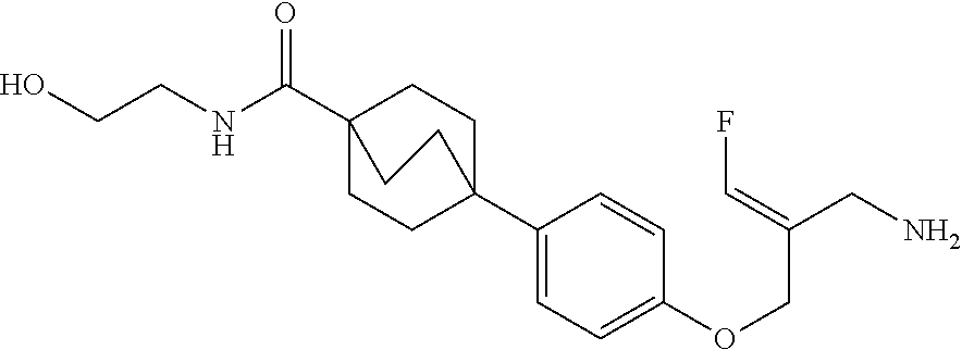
C1(C23CCC(C(NCCO)=O)(CC2)CC3)=CC=C(OCC(CN)=CF)C=C1
